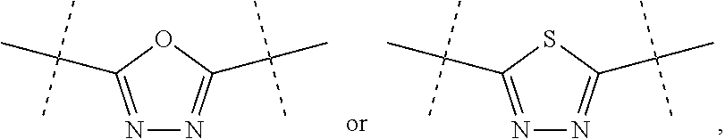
N1=C(C(C)(C)C)OC(C(C)(C)C)=N1.N1=C(C(C)(C)C)SC(C(C)(C)C)=N1
